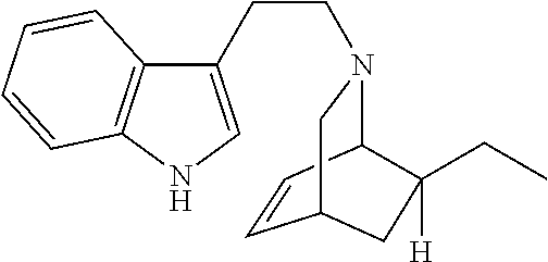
C1=CC2N(CCC3=CNC4=C3C=CC=C4)CC1CC2(CC)[H]
